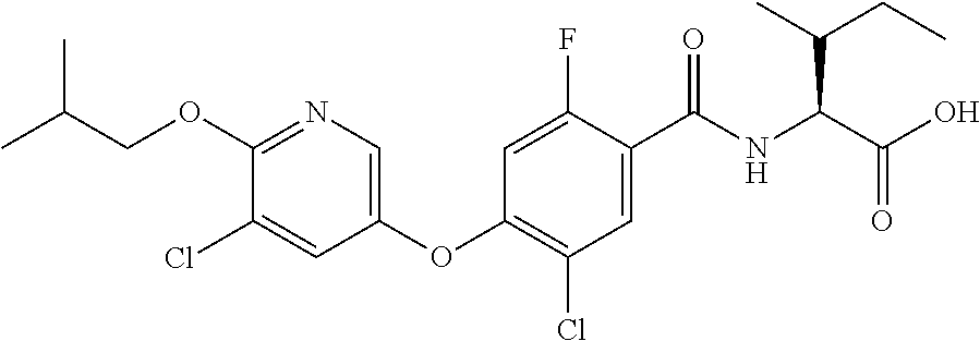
CC(COC1=NC=C(OC2=C(Cl)C=C(C(=O)NC(C(CC)C)C(=O)O)C(F)=C2)C=C1Cl)C
